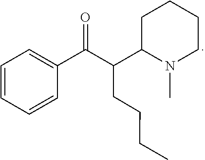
C(CCC)C(C(C1=CC=CC=C1)=O)C1CCCCN1C
